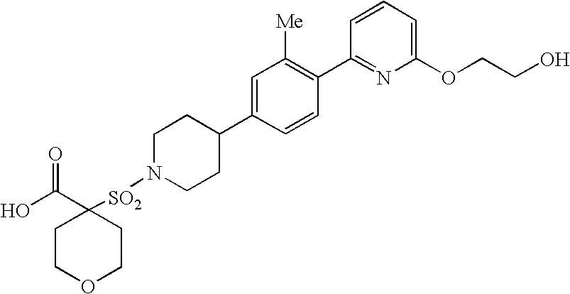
OC(C1([SO2]N2CCC(C3=CC([Me])=C(C4=NC(OCCO)=CC=C4)C=C3)CC2)CCOCC1)=O
